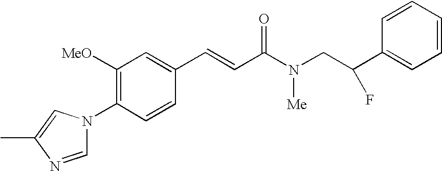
C1([OMe])=C(N2C=NC(C)=C2)C=CC(C=CC(N(CC(C2=CC=CC=C2)F)[Me])=O)=C1
